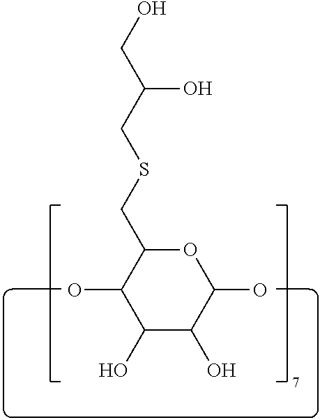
C1(O)C(O)C(O)OC(CSCC(CO)O)C1O
